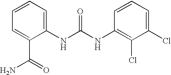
C1(NC(NC2=C(Cl)C(Cl)=CC=C2)=O)=CC=CC=C1C(=O)N
